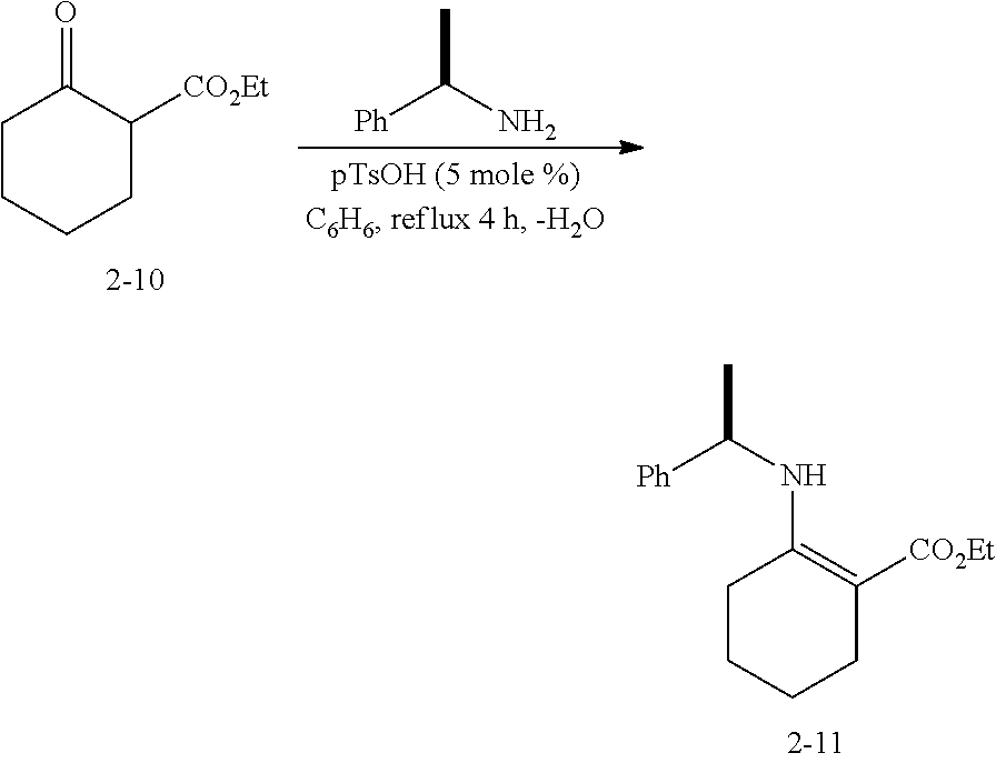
C1CCCC([CO2Et])C1=O.CC(N)[Ph].C1CCCC([CO2Et])=C1NC(C)[Ph]
